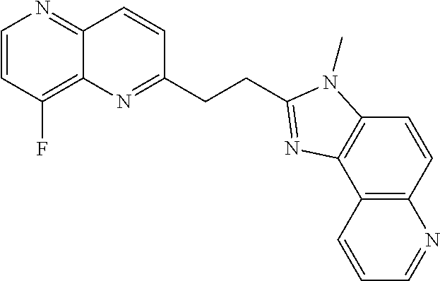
C12=C(F)C=CN=C1C=CC(CCC1=NC3=C(C=CC4=C3C=CC=N4)N1C)=N2
